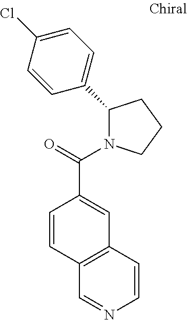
C1=CC(C(=O)N2C(C3=CC=C(Cl)C=C3)CCC2)=CC2=C1C=NC=C2
